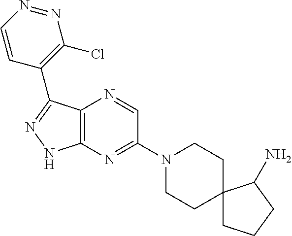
C12=C(N=C(N3CCC4(CC3)CCCC4N)C=N1)NN=C2C1=C(Cl)N=NC=C1
